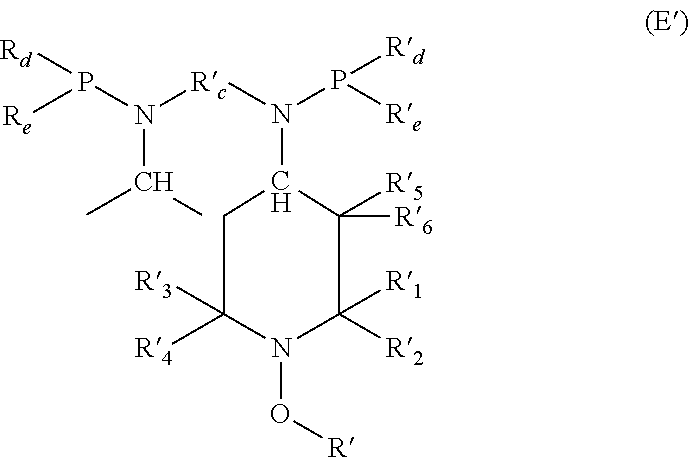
C1C([R3])([R4])N(O[R])C([R1])([R2])C([R5])([R6])C1N(P([Rd])[Re])[Rc]N(C(C)C)P([Re])[Rd]
